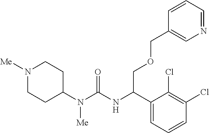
N1([Me])CCC(N(C(NC(C2=CC=CC(Cl)=C2Cl)COCC2=CN=CC=C2)=O)[Me])CC1
